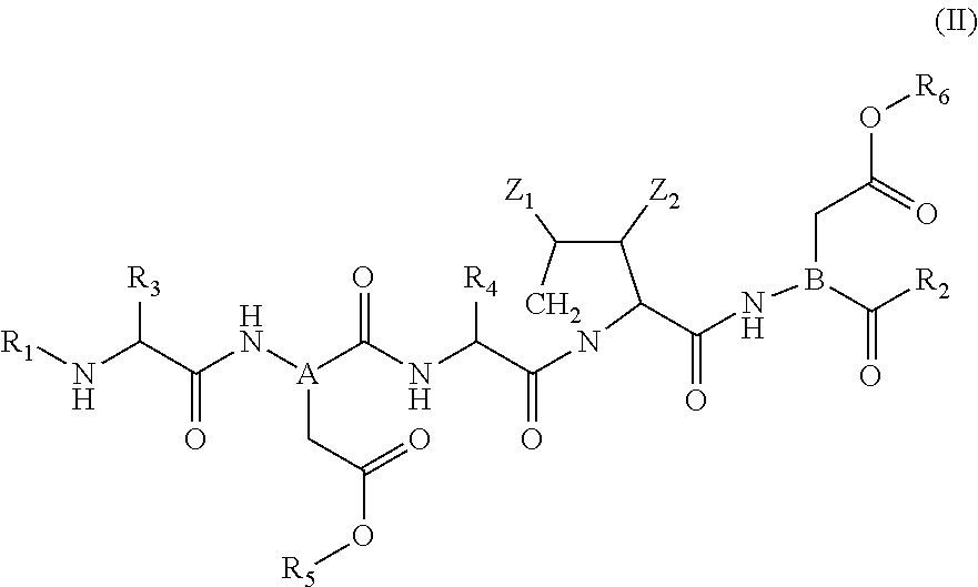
C(NB(C([R2])=O)CC(=O)O[R6])(C1C([Z2])C([Z1])CN1C(C(NC([A](NC(C(N[R1])[R3])=O)CC(=O)O[R5])=O)[R4])=O)=O
